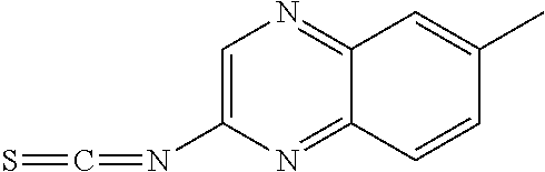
C1=C(N=C=S)N=C2C(=N1)C=C(C)C=C2
